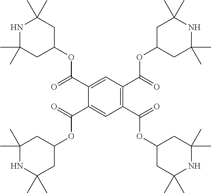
C1C(C)(C)NC(C)(C)CC1OC(C1=C(C(=O)OC2CC(C)(C)NC(C)(C)C2)C=C(C(=O)OC2CC(C)(C)NC(C)(C)C2)C(C(OC2CC(C)(C)NC(C)(C)C2)=O)=C1)=O
